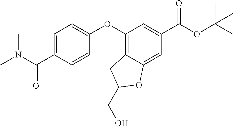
CN(C(C1=CC=C(OC2=C3C(=CC(C(OC(C)(C)C)=O)=C2)OC(CO)C3)C=C1)=O)C
